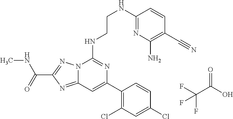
C12=NC(C(=O)NC)=NN1C(NCCNC1=NC(N)=C(C#N)C=C1)=NC(C1=C(Cl)C=C(Cl)C=C1)=C2.C(C(O)=O)(F)(F)F
